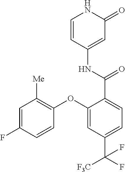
C1=CC(NC(C2=CC=C(C([F3C])(F)F)C=C2OC2=C([Me])C=C(F)C=C2)=O)=CC(=O)N1
